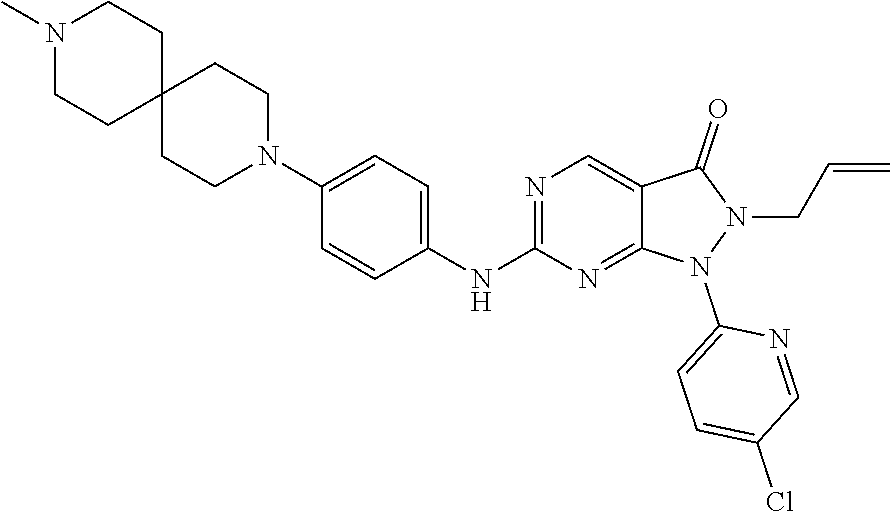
N1(C)CCC2(CC1)CCN(C1=CC=C(NC3=NC=C4C(=N3)N(C3=CC=C(Cl)C=N3)N(CC=C)C4=O)C=C1)CC2
